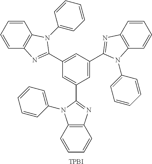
C1(C2=NC3=C(C=CC=C3)N2C2=CC=CC=C2)=CC(C2=NC3=C(C=CC=C3)N2C2=CC=CC=C2)=CC(C2=NC3=C(C=CC=C3)N2C2=CC=CC=C2)=C1.[TPBI]
